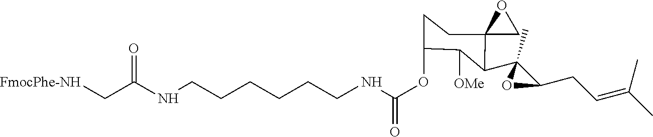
[FmocPhe-NH]CC(NCCCCCCNC(OC1CCC2(C(C3(C)C(CC=C(C)C)O3)C1[OMe])CO2)=O)=O
